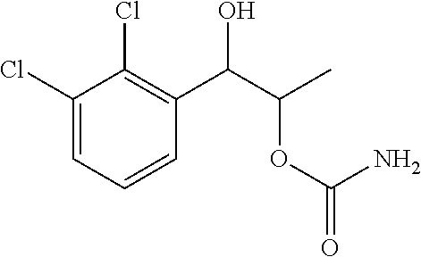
C1(Cl)=CC=CC(C(C(C)OC(N)=O)O)=C1Cl
